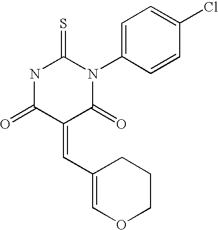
C1(C=C2C(=O)NC(=S)N(C3=CC=C(Cl)C=C3)C2=O)=COCCC1
